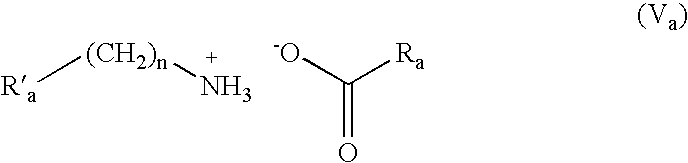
[Ra][(CH2)n]N.C(=O)([-O])[Ra]
